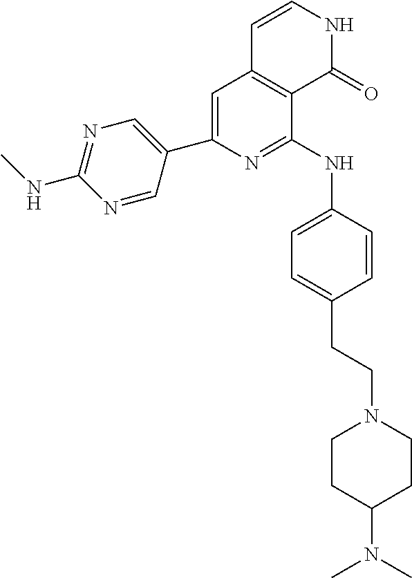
C1(C2=CN=C(NC)N=C2)=CC2=C(C(NC3=CC=C(CCN4CCC(N(C)C)CC4)C=C3)=N1)C(=O)NC=C2
